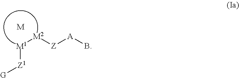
[M1]([Z1][G])[M2][Z][A]B.[M]
